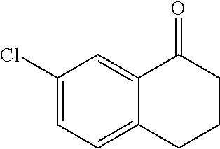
C1(Cl)=CC=C2C(=C1)C(=O)CCC2
